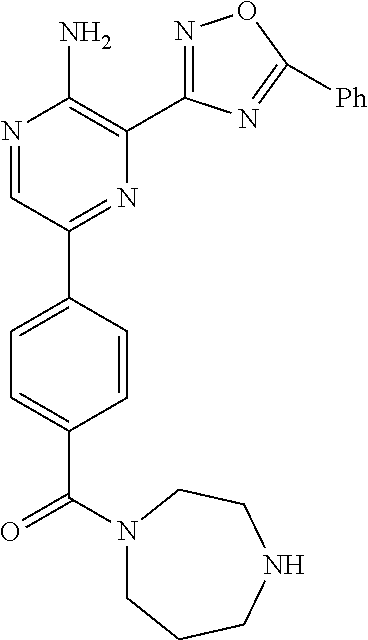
N1(C(C2=CC=C(C3=NC(C4=NOC([Ph])=N4)=C(N)N=C3)C=C2)=O)CCCNCC1
